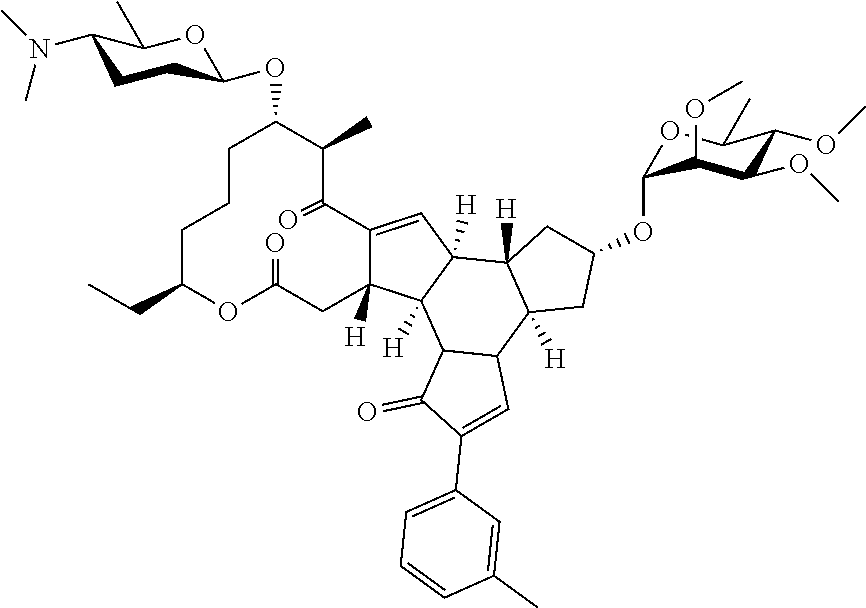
C12=CC3([H])C([H])(C1([H])CC(=O)OC(CC)CCCC(OC1CCC(N(C)C)C(C)O1)C(C)C2=O)C1C(C2([H])C3([H])CC(OC3OC(C)C(OC)C(OC)C3OC)C2)C=C(C2=CC=CC(C)=C2)C1=O
